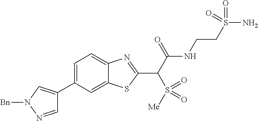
C1(C2=CN([Bn])N=C2)=CC=C2C(=C1)SC(C(C(NCCS(N)(=O)=O)=O)S(=O)([Me])=O)=N2
